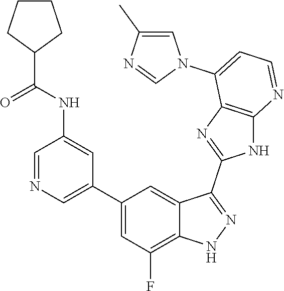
C1=NC=C(C2=CC(F)=C3C(=C2)C(C2=NC4=C(N2)N=CC=C4N2C=C(C)N=C2)=NN3)C=C1NC(=O)C1CCCC1
